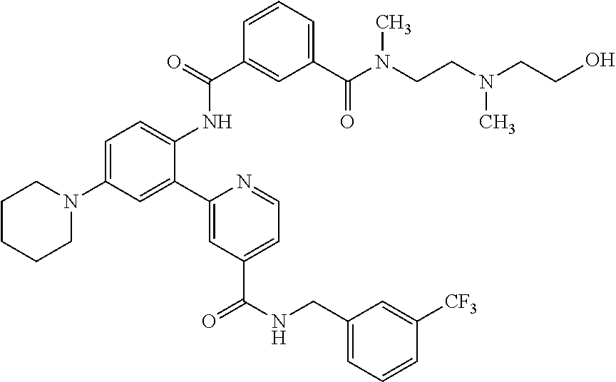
C1=C(N2CCCCC2)C=C(C2=CC(C(NCC3=CC=CC([CF3])=C3)=O)=CC=N2)C(NC(C2=CC(C(N(C)CCN(C)CCO)=O)=CC=C2)=O)=C1
